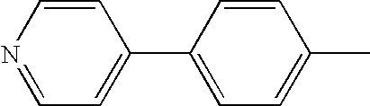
C1(C2=CC=C(C)C=C2)=CC=NC=C1
